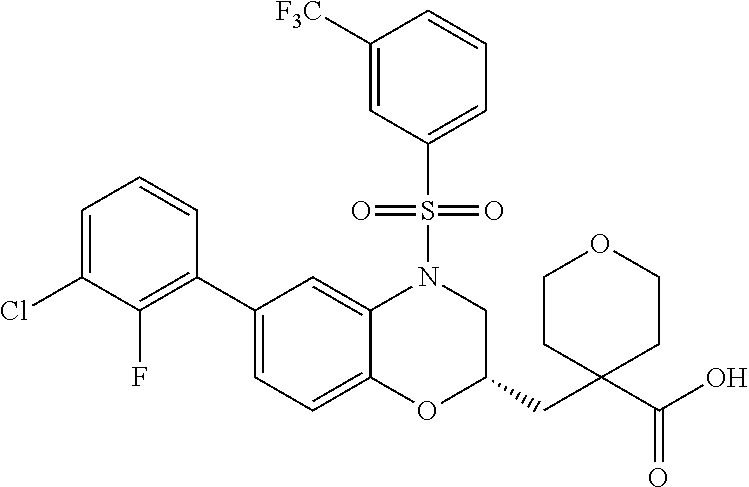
C1(C2=CC=C3C(=C2)N(S(C2=CC=CC([F3C])=C2)(=O)=O)CC(CC2(C(O)=O)CCOCC2)O3)=C(F)C(Cl)=CC=C1
